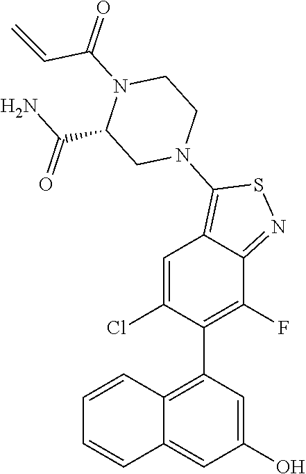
C1=CC2=C(C3=C(F)C4=NSC(N5CCN(C(C=C)=O)C(C(N)=O)C5)=C4C=C3Cl)C=C(O)C=C2C=C1
